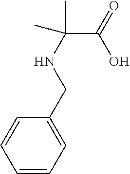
C(C(NCC1=CC=CC=C1)(C)C)(O)=O
